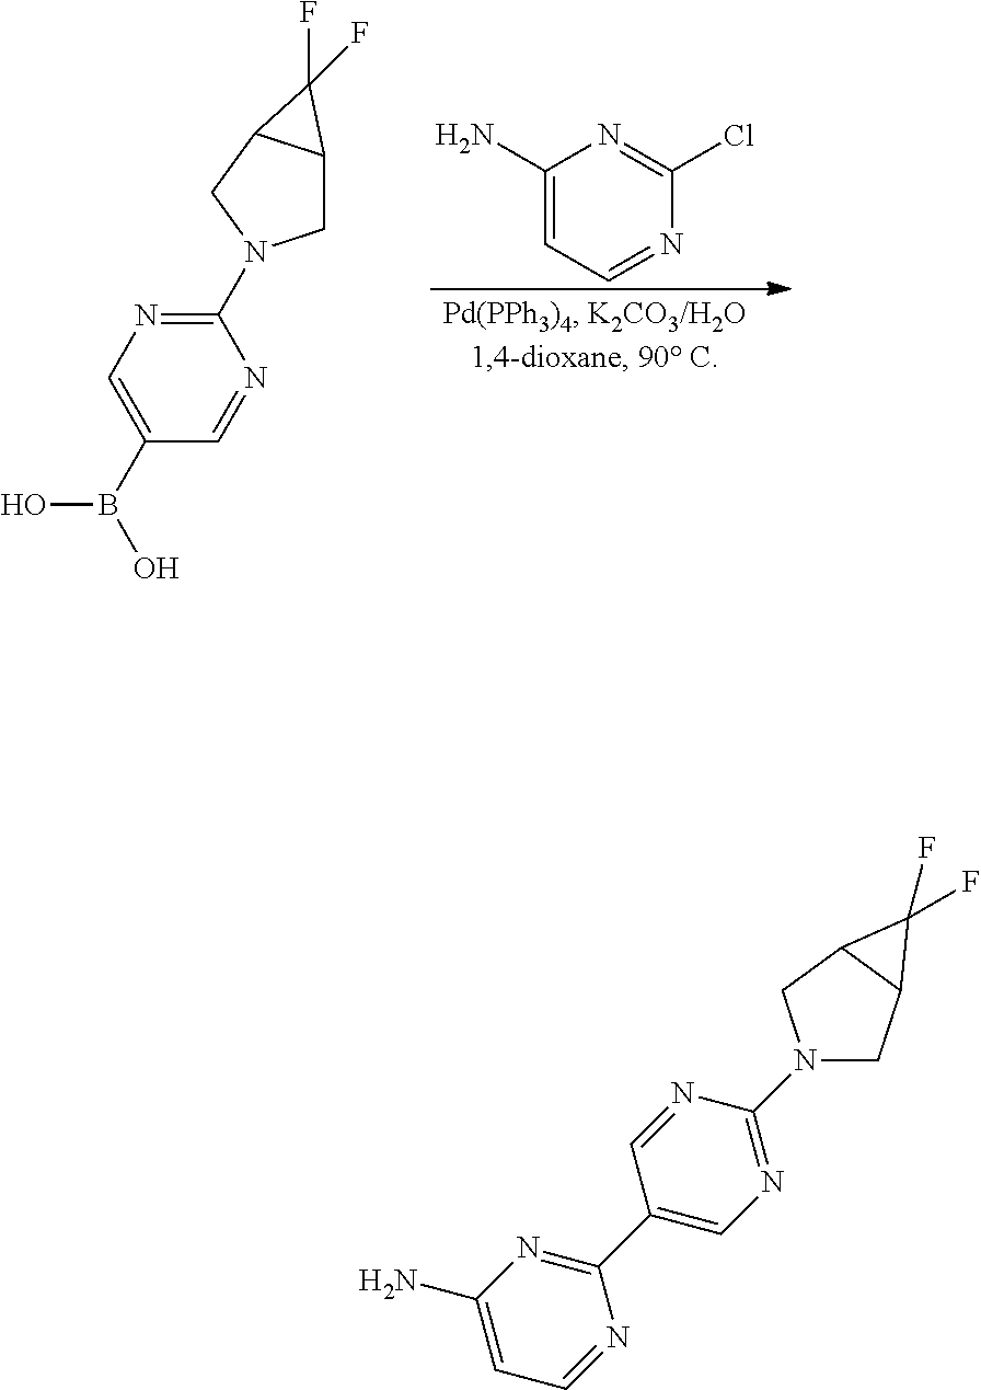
C1(B(O)O)=CN=C(N2CC3C(C2)C3(F)F)N=C1.C1(N)=CC=NC(Cl)=N1.C1C2C(CN1C1=NC=C(C3=NC(N)=CC=N3)C=N1)C2(F)F
